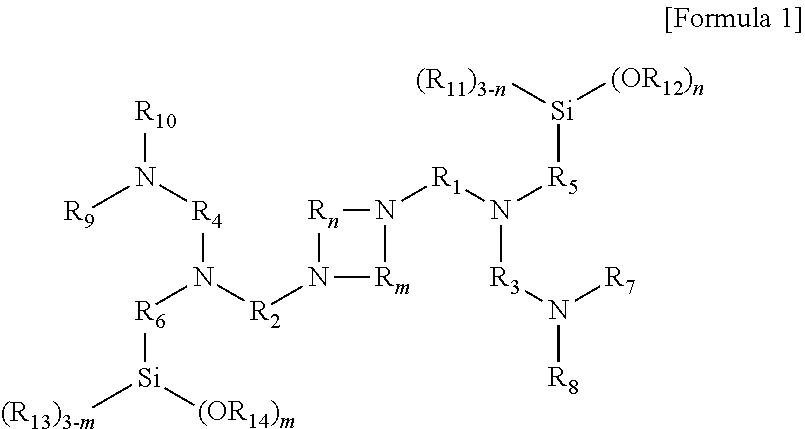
[R9]N([R4]N([R6][Si]([(OR14)m])[(R13)3-m])[R2]N1[Rn]N([R1]N([R5][Si]([(OR12)n])[(R11)3-n])[R3]N([R7])[R8])[Rm]1)[R10]
